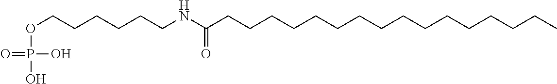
O(CCCCCCNC(CCCCCCCCCCCCCCCC)=O)P(O)(O)=O
